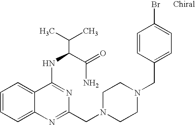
C1=CC=C2C(=C1)C(NC(C(N)=O)C(C)C)=NC(CN1CCN(CC3=CC=C(Br)C=C3)CC1)=N2
